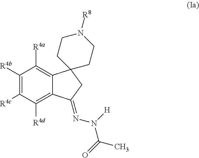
C1([R4b])=C([R4c])C([R4d])=C2C(=C1[R4a])C1(CC2=NN(C(C)=O)[H])CCN([R8])CC1
